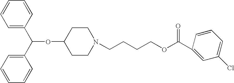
C1=CC=CC=C1C(C1=CC=CC=C1)OC1CCN(CCCCOC(C2=CC(Cl)=CC=C2)=O)CC1
